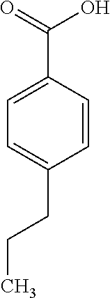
C1=CC(C(=O)O)=CC=C1CCC
